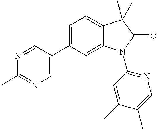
C12=CC(C3=CN=C(C)N=C3)=CC=C1C(C)(C)C(=O)N2C1=NC=C(C)C(C)=C1
